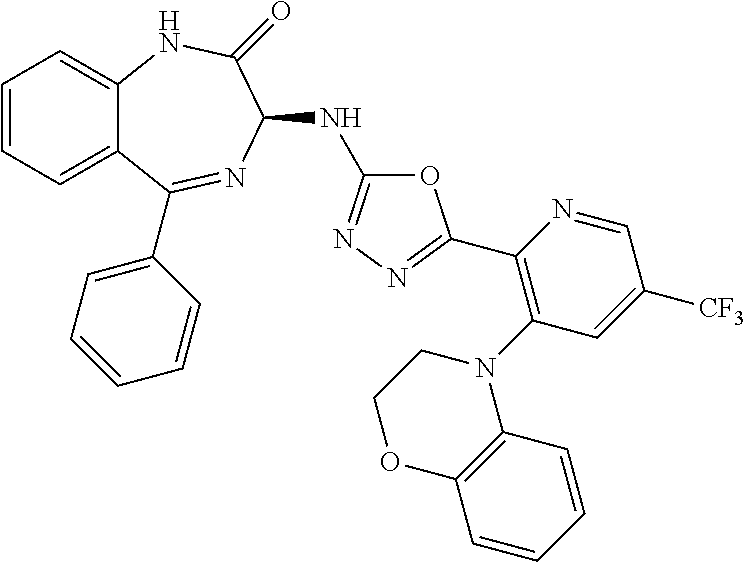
C1=CC=C2C(=C1)NC(=O)C(NC1=NN=C(C3=C(N4CCOC5=C4C=CC=C5)C=C([CF3])C=N3)O1)N=C2C1=CC=CC=C1
